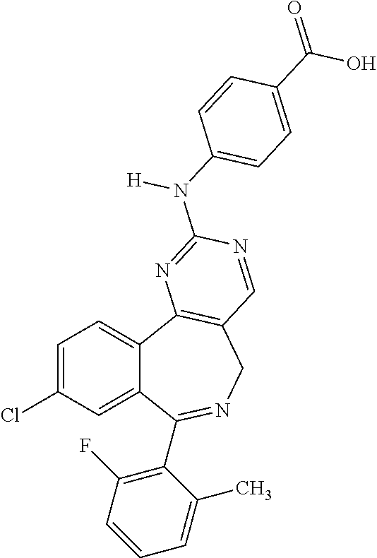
C1=C(Cl)C=C2C(=C1)C1=C(CN=C2C2=C(F)C=CC=C2C)C=NC(N([H])C2=CC=C(C(O)=O)C=C2)=N1
